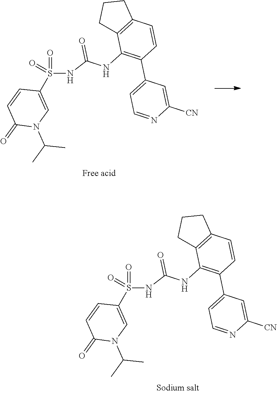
O=S(=O)(C1=CN(C(C)C)C(=O)C=C1)NC(NC1=C(C2=CC=NC([CN])=C2)C=CC2=C1CCC2)=O.O=S(=O)(C1=CN(C(C)C)C(=O)C=C1)NC(NC1=C(C2=CC=NC([CN])=C2)C=CC2=C1CCC2)=O
